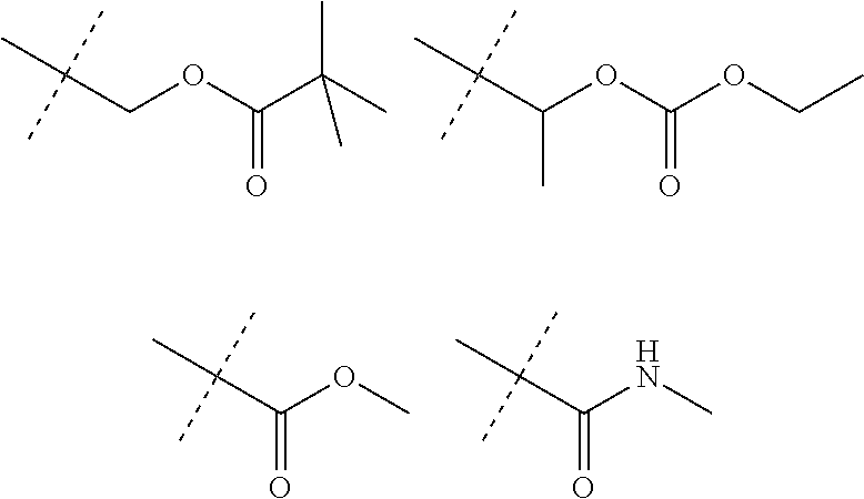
C(COC(C(C)(C)C)=O)(C)(C)C.C(C(OC(OCC)=O)C)(C)(C)C.C(C(OC)=O)(C)(C)C.C(C(NC)=O)(C)(C)C
